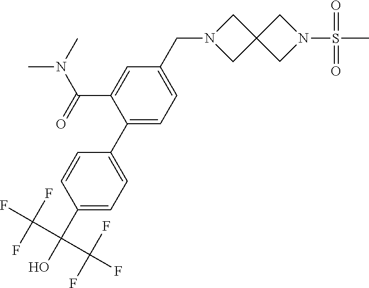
C1(C(O)(C(F)(F)F)C(F)(F)F)=CC=C(C2=CC=C(CN3CC4(C3)CN(S(C)(=O)=O)C4)C=C2C(=O)N(C)C)C=C1
